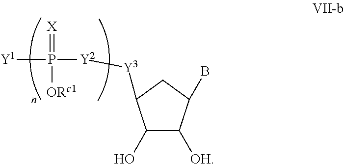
[Y1]P(=[X])([ORc1])[Y2][Y3]C1C(O)C([OH])C(B)C1
